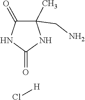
N1C(CN)(C)C(=O)NC1=O.Cl[H]
